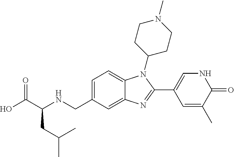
OC(C(NCC1=CC=C2C(=C1)N=C(C1=CNC(=O)C(C)=C1)N2C1CCN(C)CC1)CC(C)C)=O
